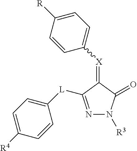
N1=C([L]C2=CC=C([R4])C=C2)C(=[X]C2=CC=C([R])C=C2)C(=O)N1[R3]
